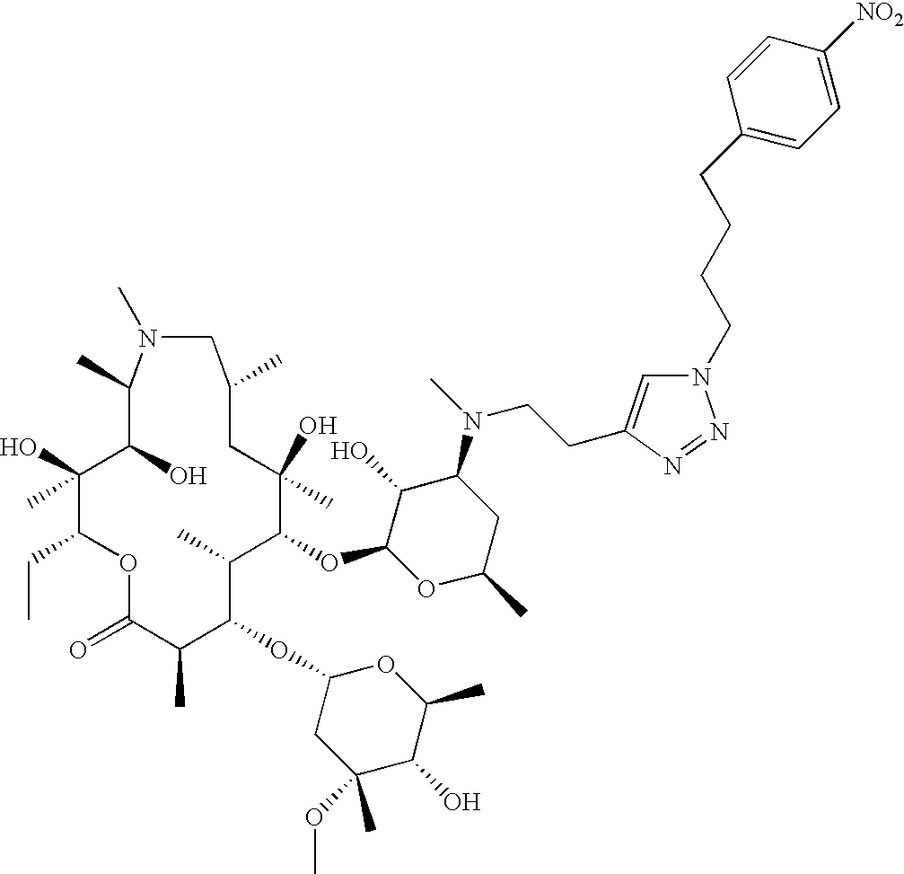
C1(O)(C)C(CC)OC(=O)C(C)C(OC2CC(OC)(C)C(O)C(C)O2)C(C)C(OC2C(O)C(N(CCC3=CN(CCCCC4=CC=C([NO2])C=C4)N=N3)C)CC(C)O2)C(C)(O)CC(C)CN(C)C(C)C1O
